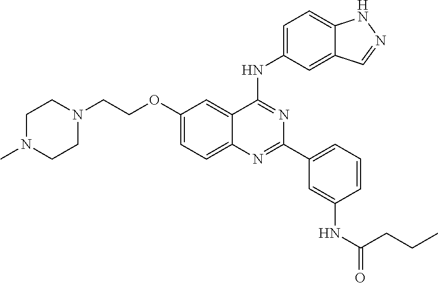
C1(OCCN2CCN(C)CC2)=CC=C2C(=C1)C(NC1=CC=C3C(=C1)C=NN3)=NC(C1=CC=CC(NC(=O)CCC)=C1)=N2
